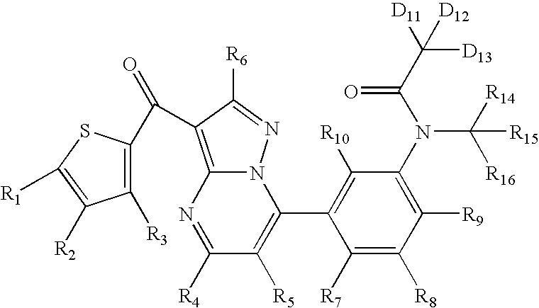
C12=C(C(=O)C3=C([R3])C([R2])=C([R1])S3)C([R6])=NN1C(C1=C([R10])C(N(C([R16])([R14])[R15])C(=O)C([D13])([D11])[D12])=C([R9])C([R8])=C1[R7])=C([R5])C([R4])=N2
